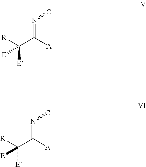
C([E])([R])(C([A])=NC)[E].C([E])([R])(C([A])=NC)[E]
